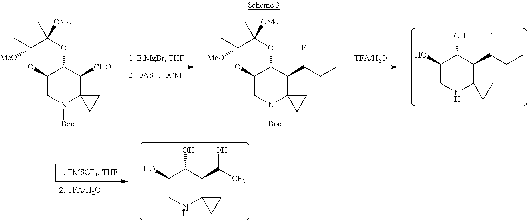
OC1C(O)C(C([CF3])O)C2(NC1)CC2.C1([MeO])(C)OC2C(OC1([OMe])C)C([CHO])C1(N([Boc])C2)CC1.C1([MeO])(C)OC2C(OC1([OMe])C)C(C(CC)F)C1(N([Boc])C2)CC1.OC1C(O)C(C(CC)F)C2(NC1)CC2
